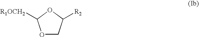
O1CC([R2])OC1[R1OCH2]
